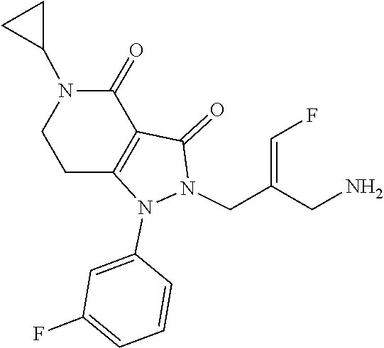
N1(CC(=CF)CN)C(=O)C2=C(CCN(C3CC3)C2=O)N1C1=CC(F)=CC=C1
